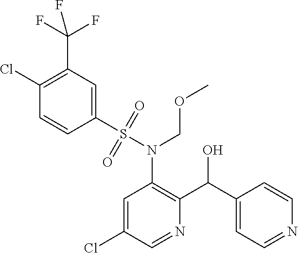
C1=C(Cl)C=NC(C(C2=CC=NC=C2)O)=C1N(S(C1=CC(C(F)(F)F)=C(Cl)C=C1)(=O)=O)COC
